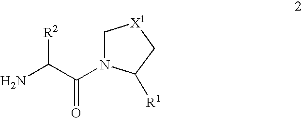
C1N(C(C(N)[R2])=O)C([R1])C[X1]1
